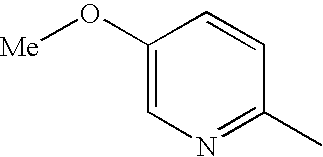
C1(O[Me])=CN=C(C)C=C1
